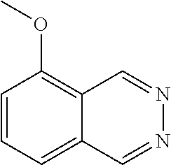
C1=CC=C2C(=C1OC)C=NN=C2
